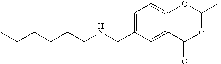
C1=C(CNCCCCCC)C=C2C(=C1)OC(C)(C)OC2=O
